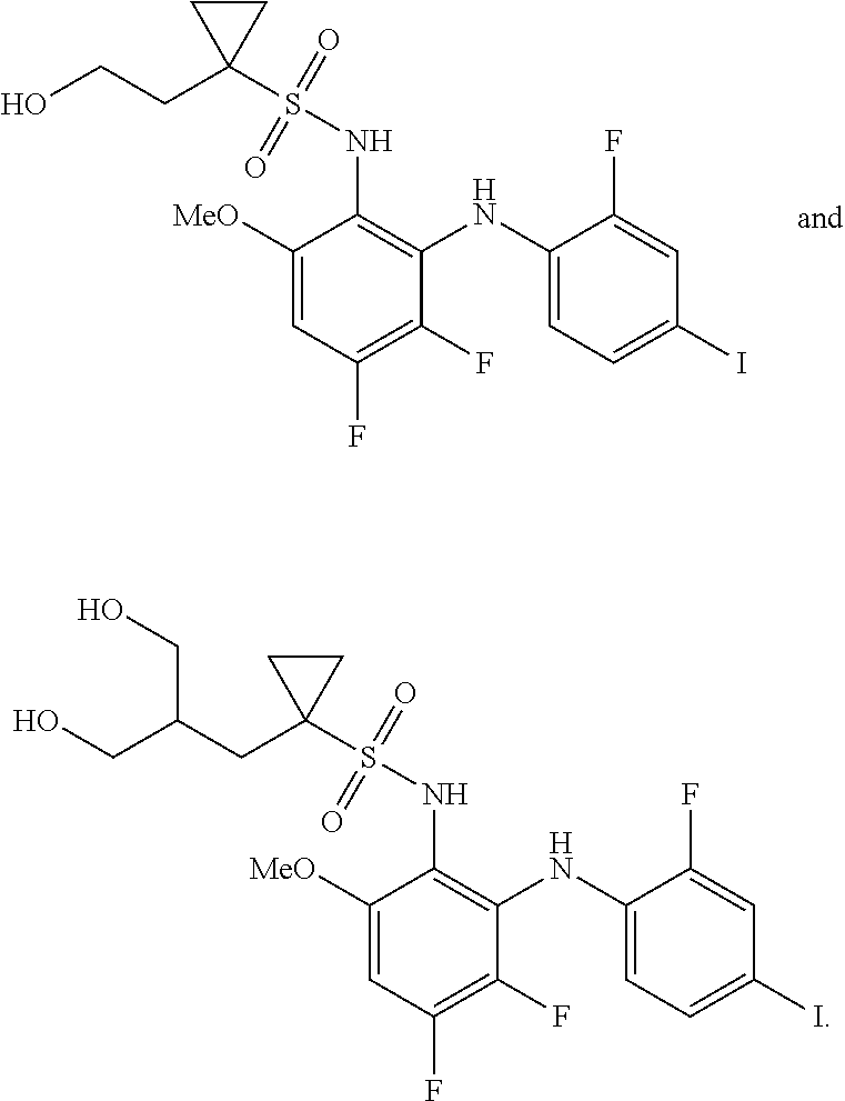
C1([MeO])=CC(F)=C(F)C(NC2=CC=C(I)C=C2F)=C1NS(C1(CCO)CC1)(=O)=O.C1([MeO])=CC(F)=C(F)C(NC2=CC=C(I)C=C2F)=C1NS(C1(CC(CO)CO)CC1)(=O)=O
